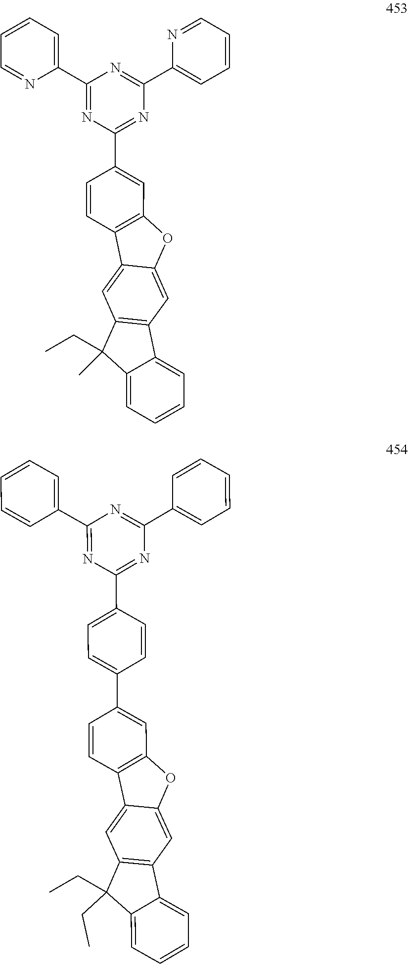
C1(C2=NC(C3=CC=CC=N3)=NC(C3=CC=CC=N3)=N2)=CC2=C(C=C1)C1=CC3=C(C=C1O2)C1=CC=CC=C1C3(C)CC.N1=C(C2=CC=CC=C2)N=C(C2=CC=CC=C2)N=C1C1=CC=C(C2=CC3=C(C=C2)C2=CC4=C(C=C2O3)C2=CC=CC=C2C4(CC)CC)C=C1
